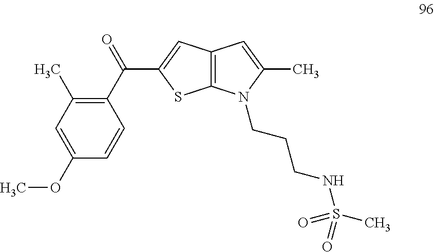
C1=CC(OC)=CC(C)=C1C(=O)C1=CC2=C(S1)N(CCCNS(C)(=O)=O)C(C)=C2
